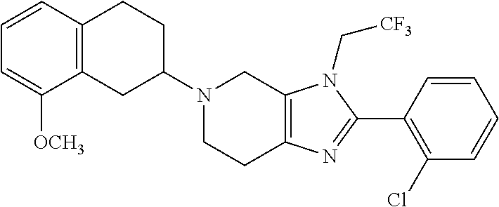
C12=C(CC(N3CCC4=C(C3)N(C[CF3])C(C3=C(Cl)C=CC=C3)=N4)CC1)C([OCH3])=CC=C2
